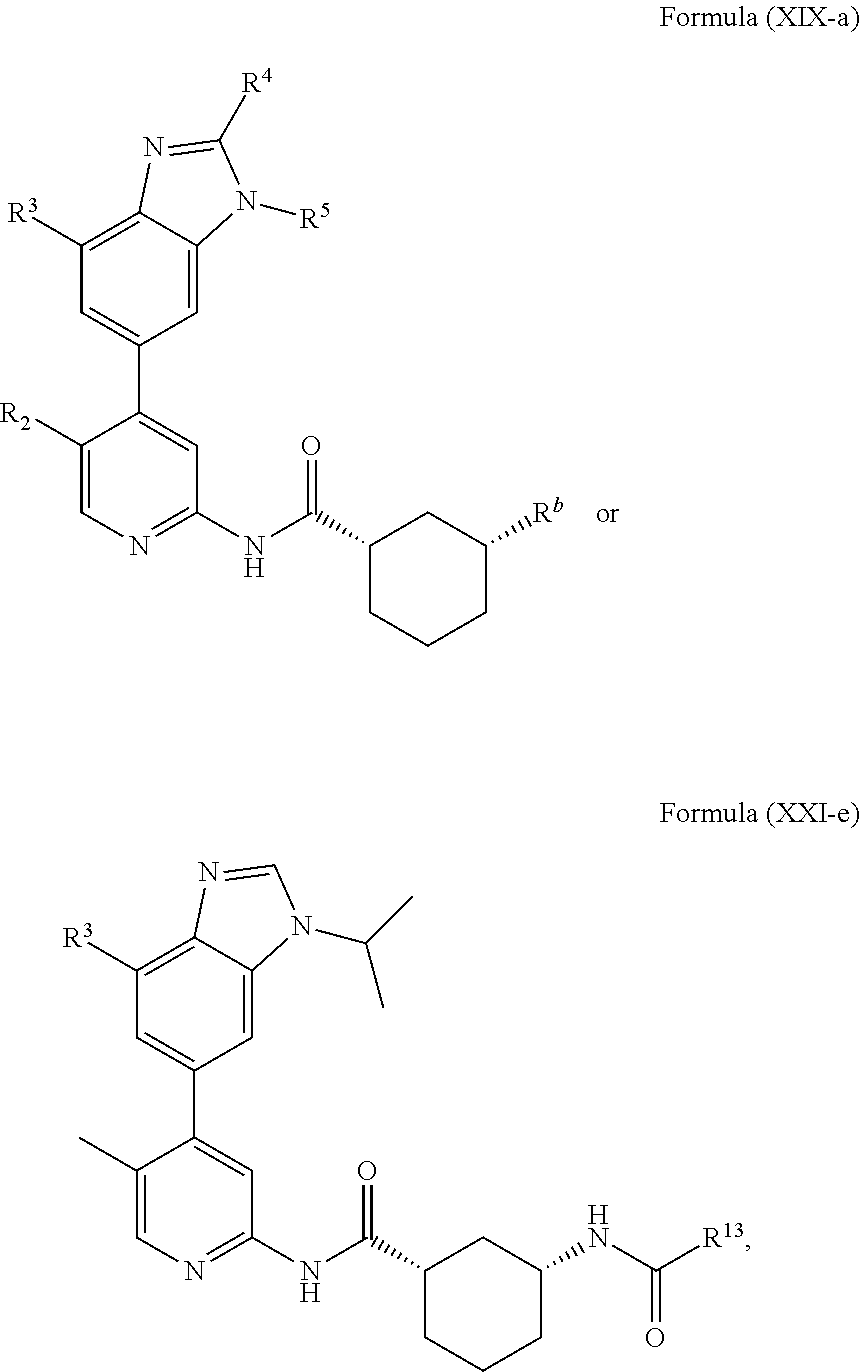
C1([R3])=C2C(=CC(C3=CC(NC(C4CCCC([Rb])C4)=O)=NC=C3[R2])=C1)N([R5])C([R4])=N2.C1([R3])=C2C(=CC(C3=CC(NC(C4CCCC(NC([R13])=O)C4)=O)=NC=C3C)=C1)N(C(C)C)C=N2
